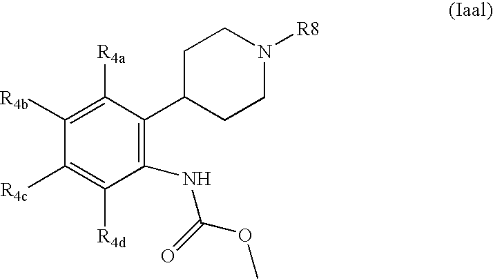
C1([R4b])=C([R4a])C(C2CCN([R8])CC2)=C(NC(=O)OC)C([R4d])=C1[R4c]
